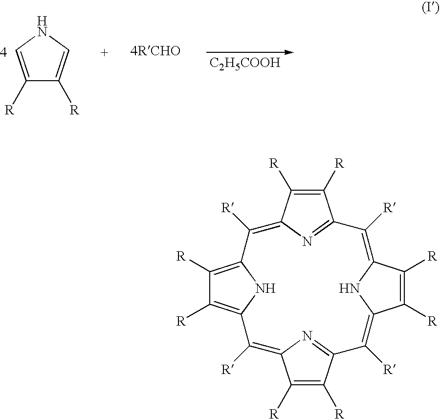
C1([R])=CNC=C1[R].[C2H5COOH].C1([R])=C2C([R])=C([R])C(=N2)C([R])=C2C([R])=C([R])C(=C([R])C3=NC(=C([R])C4=C([R])C([R])=C1N4)C([R])=C3[R])N2
